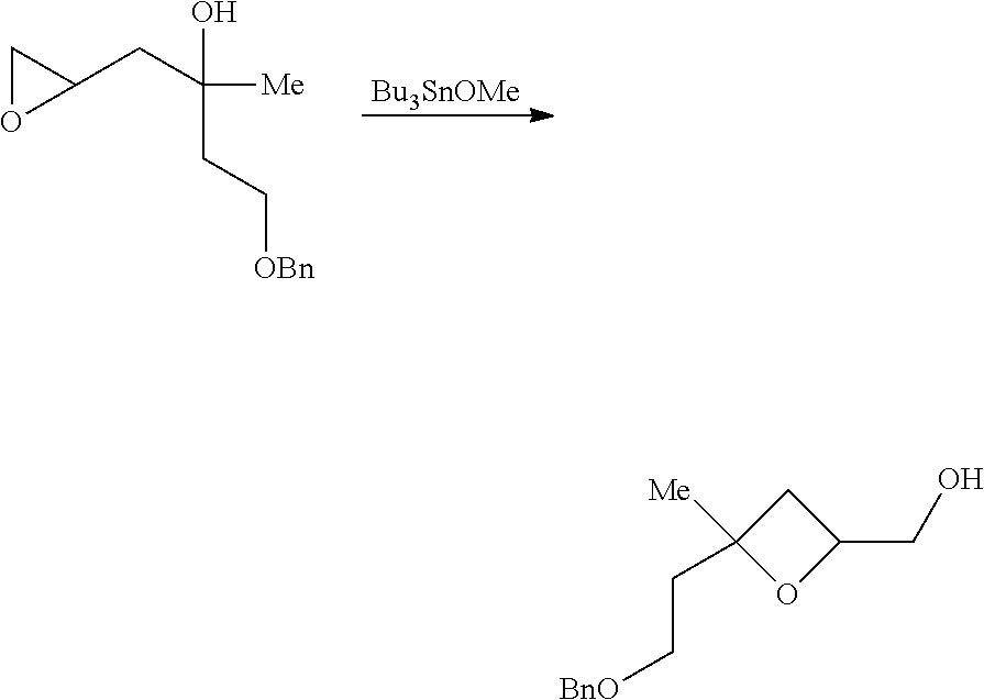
[Bu3SnOMe].C1(CC([Me])(CC[OBn])O)CO1.C1([Me])(CC[BnO])OC(CO)C1
